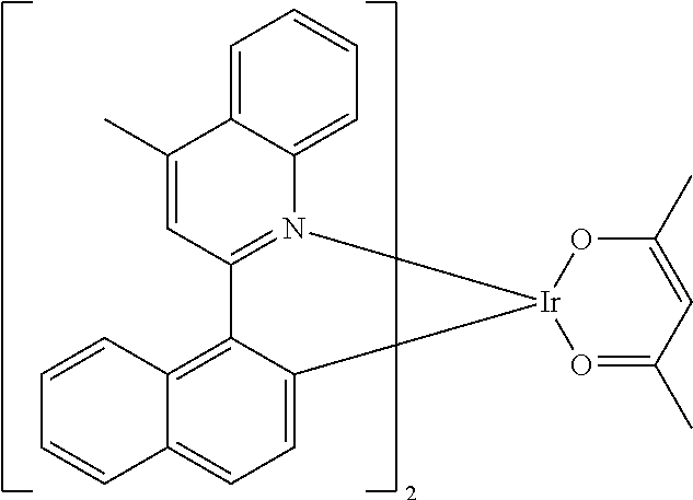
C1=C2C(=CC=C1)N1=C(C=C2C)C2=C3C(=CC=C2[Ir]12O=C(C)C=C(C)O2)C=CC=C3
